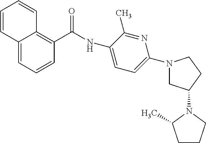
C12=CC=CC(C(NC3=CC=C(N4CC(N5C(C)CCC5)CC4)N=C3C)=O)=C1C=CC=C2
